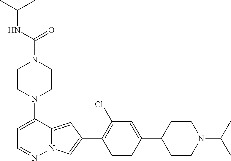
N1(C2=CC=NN3C2=CC(C2=C(Cl)C=C(C4CCN(C(C)C)CC4)C=C2)=C3)CCN(C(=O)NC(C)C)CC1
